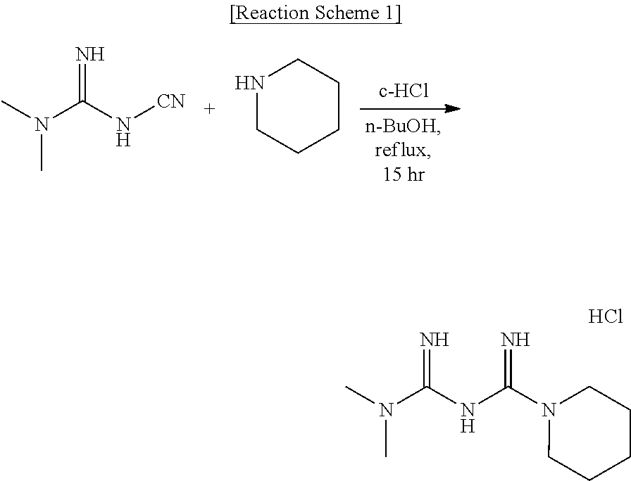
N=C(N[CN])N(C)C.N1CCCCC1.N=C(NC(N1CCCCC1)=N)N(C)C.Cl
